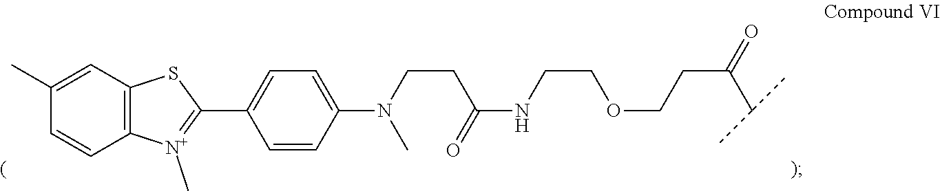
C1=CC2=C(C=C1C)SC(C1=CC=C(N(CCC(=O)NCCOCCC(C(C)C)=O)C)C=C1)=[N+]2C
